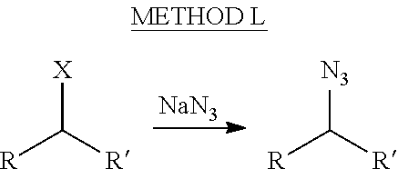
[R]C([R])[X].[R]C([R])[N3].[NaN3]
